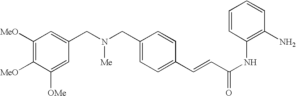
C1([MeO])=C([MeO])C([OMe])=CC(CN(CC2=CC=C(C=CC(NC3=C(N)C=CC=C3)=O)C=C2)[Me])=C1
